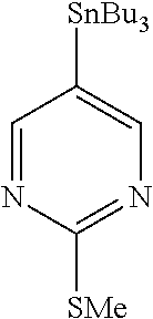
C1=NC([SMe])=NC=C1[SnBu3]
